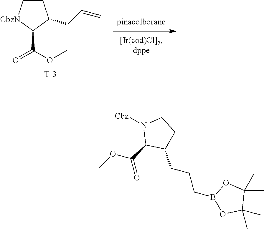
C1C[CbzN]C(C(OC)=O)C1CC=C.[T].N1([Cbz])C(C(=O)OC)C(CCCB2OC(C)(C)C(C)(C)O2)CC1
